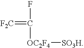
[F2C]=C(F)[OC2F4][SO3H]
